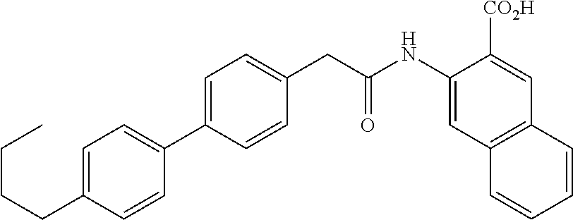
C1=C(C2=CC=C(CCCC)C=C2)C=CC(CC(NC2=CC3=C(C=C2[CO2H])C=CC=C3)=O)=C1
